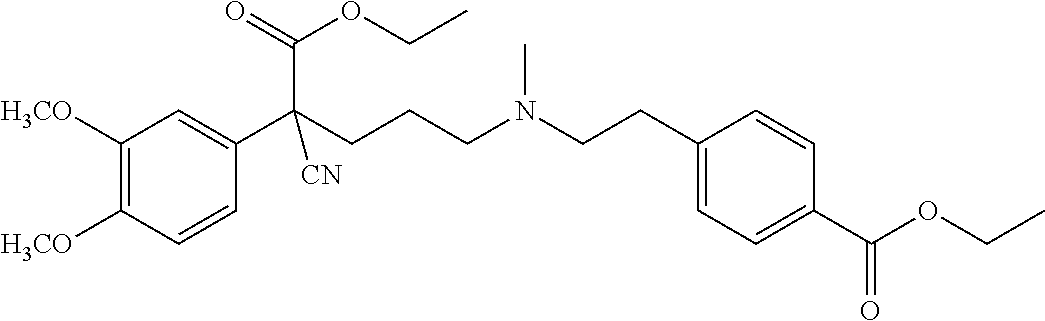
C1([H3CO])=C([H3CO])C=CC(C(CCCN(CCC2=CC=C(C(OCC)=O)C=C2)C)(C(=O)OCC)[CN])=C1
